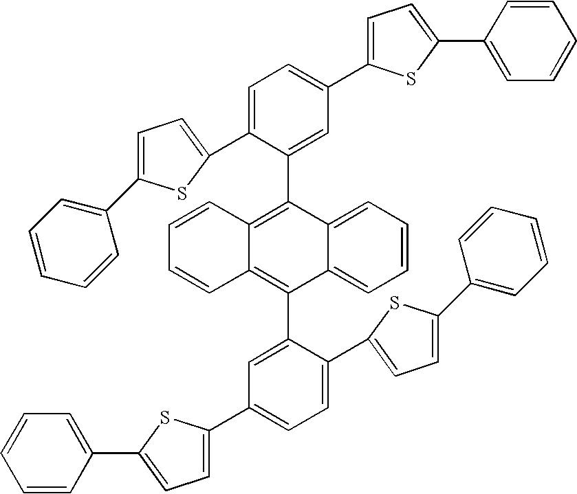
C12=CC=CC=C1C(C1=CC(C3=CC=C(C4=CC=CC=C4)S3)=CC=C1C1=CC=C(C3=CC=CC=C3)S1)=C1C(=C2C2=CC(C3=CC=C(C4=CC=CC=C4)S3)=CC=C2C2=CC=C(C3=CC=CC=C3)S2)C=CC=C1
